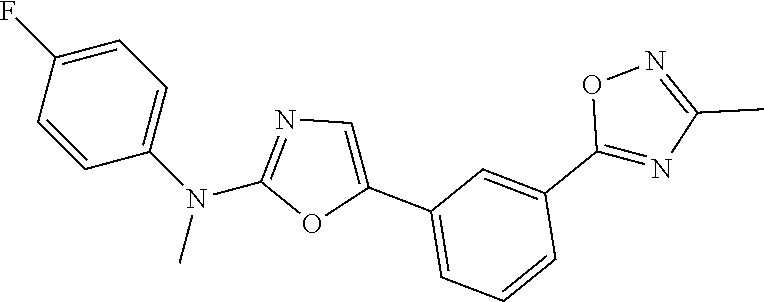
C1=C(F)C=CC(N(C2=NC=C(C3=CC=CC(C4=NC(C)=NO4)=C3)O2)C)=C1
